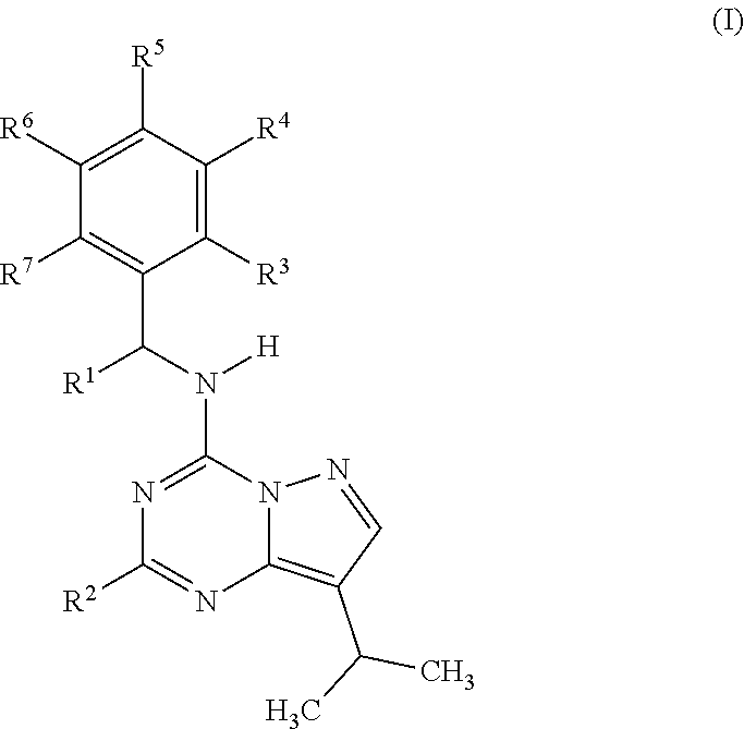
C1([R6])=C([R5])C([R4])=C([R3])C(C([R1])N([H])C2=NC([R2])=NC3=C(C(C)C)C=NN23)=C1[R7]
